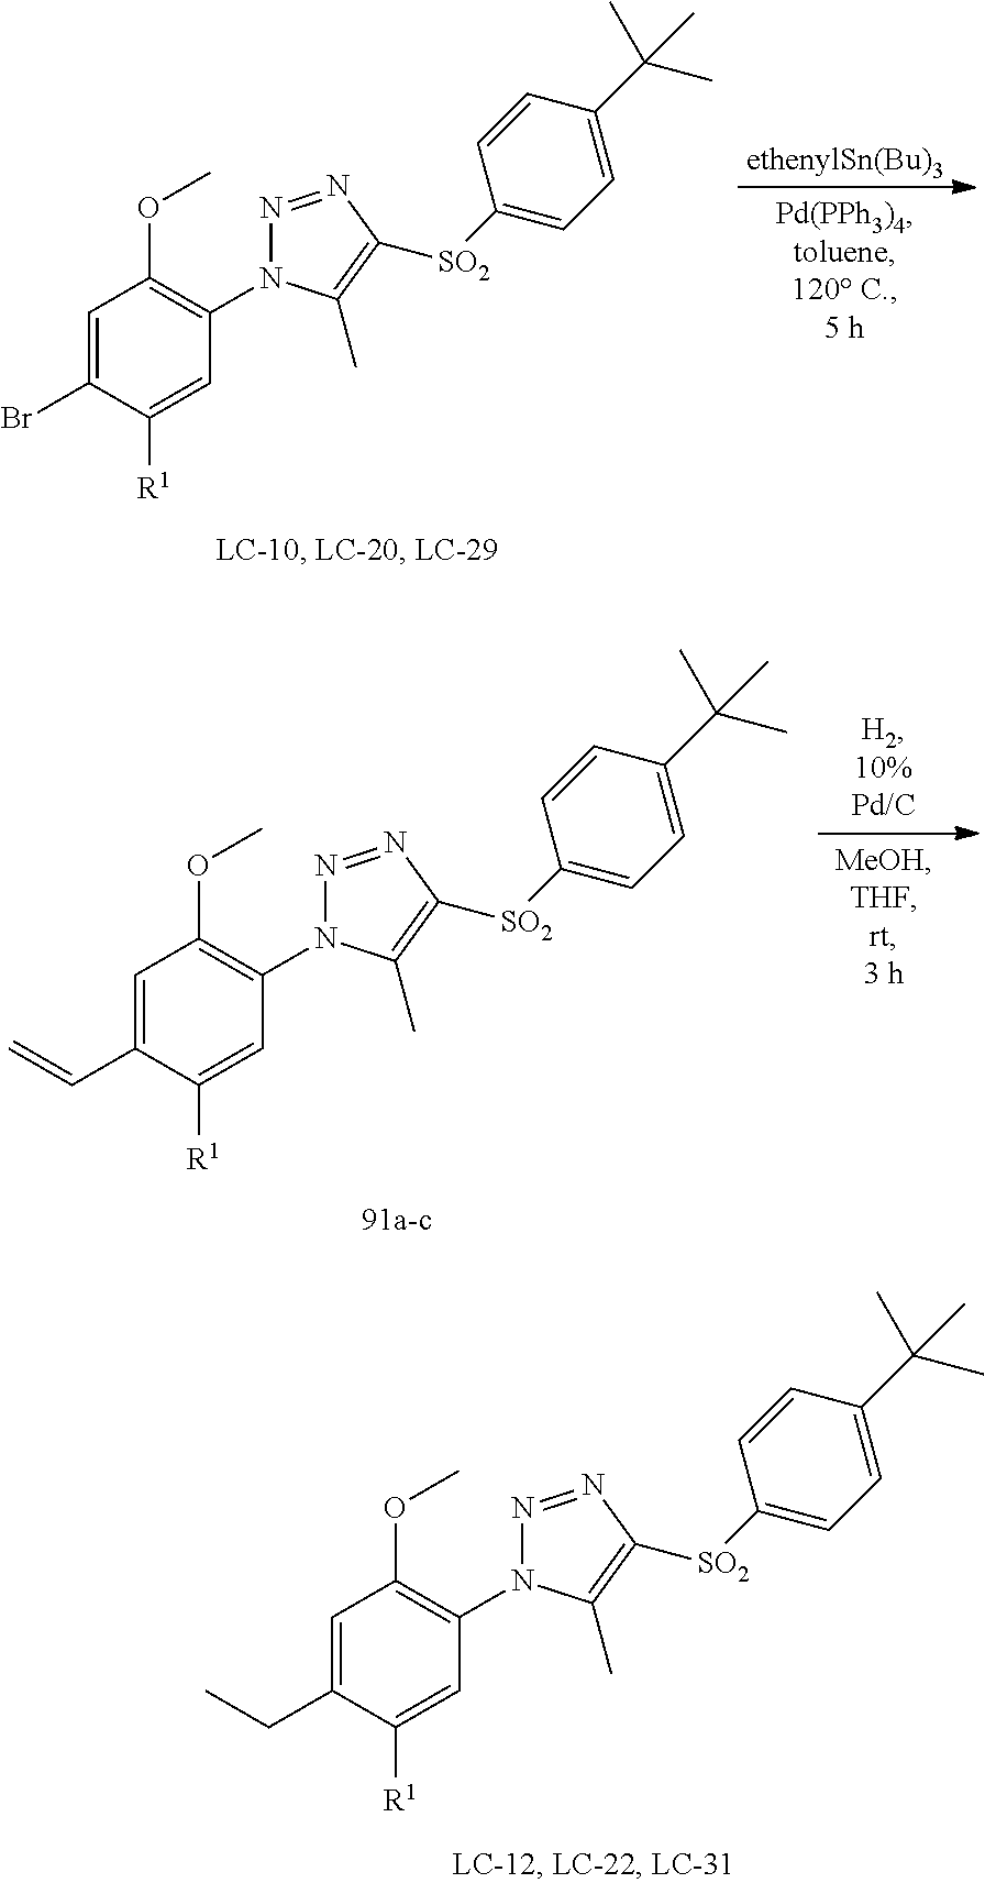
C1=C(Br)C([R1])=CC(N2N=NC([SO2]C3=CC=C(C(C)(C)C)C=C3)=C2C)=C1OC.[ethenylSn(Bu)3].C1=C(C=C)C([R1])=CC(N2N=NC([SO2]C3=CC=C(C(C)(C)C)C=C3)=C2C)=C1OC.C1=C(CC)C([R1])=CC(N2N=NC([SO2]C3=CC=C(C(C)(C)C)C=C3)=C2C)=C1OC
